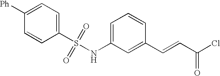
C1([Ph])=CC=C(S(NC2=CC=CC(C=CC(Cl)=O)=C2)(=O)=O)C=C1
